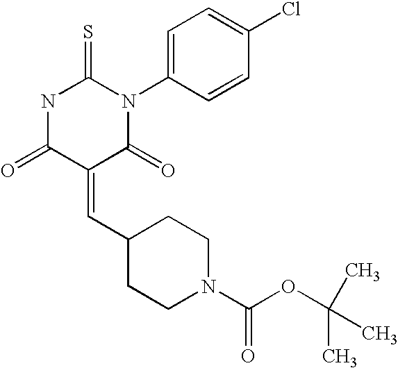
N1C(=O)C(=CC2CCN(C(OC(C)(C)C)=O)CC2)C(=O)N(C2=CC=C(Cl)C=C2)C1=S
